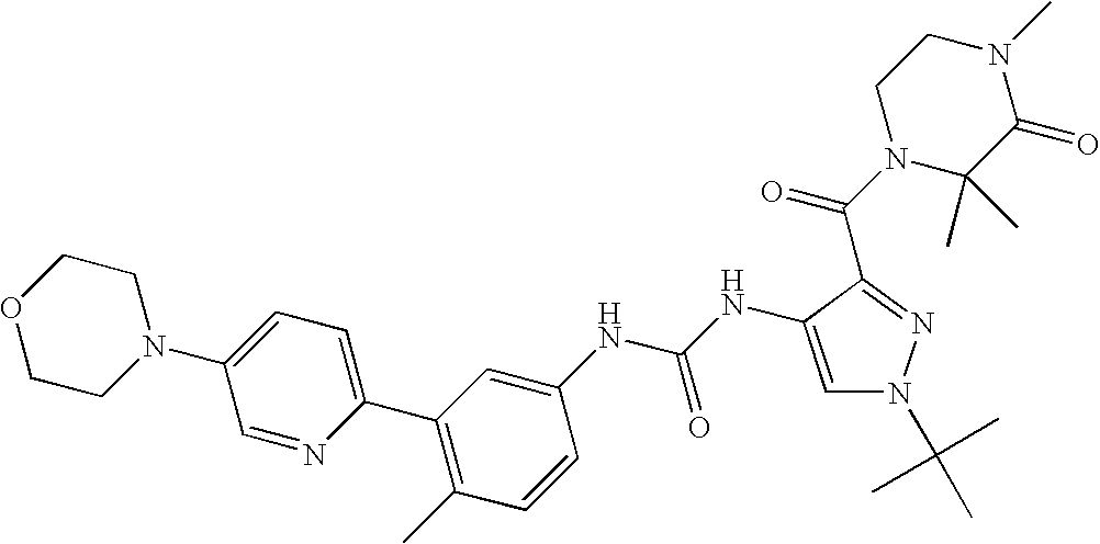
C1=C(NC(=O)NC2=CC(C3=CC=C(N4CCOCC4)C=N3)=C(C)C=C2)C(C(=O)N2C(C)(C)C(=O)N(C)CC2)=NN1C(C)(C)C
